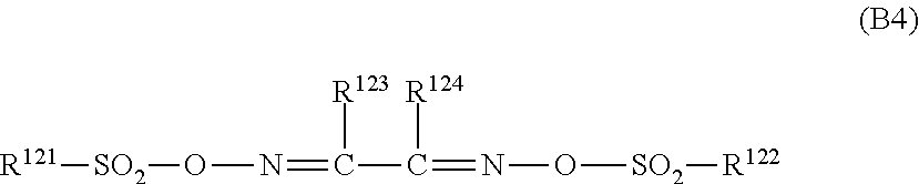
[R121][SO2]ON=C(C(=NO[SO2][R122])[R124])[R123]
